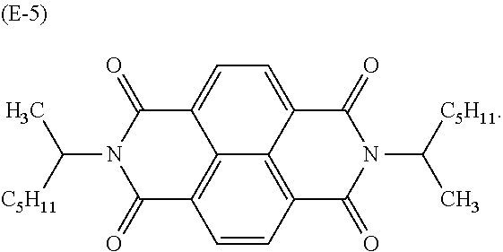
C12=C3C=CC4=C1C(=CC=C2C(=O)N(C(C)[C5H11])C3=O)C(=O)N(C(C)[C5H11])C4=O
